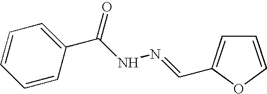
C1=COC(C=NNC(C2=CC=CC=C2)=O)=C1
